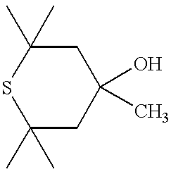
S1C(C)(C)CC(C)(O)CC1(C)C
